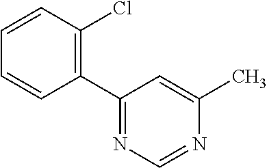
C1(C2=NC=NC(C)=C2)=C(Cl)C=CC=C1
